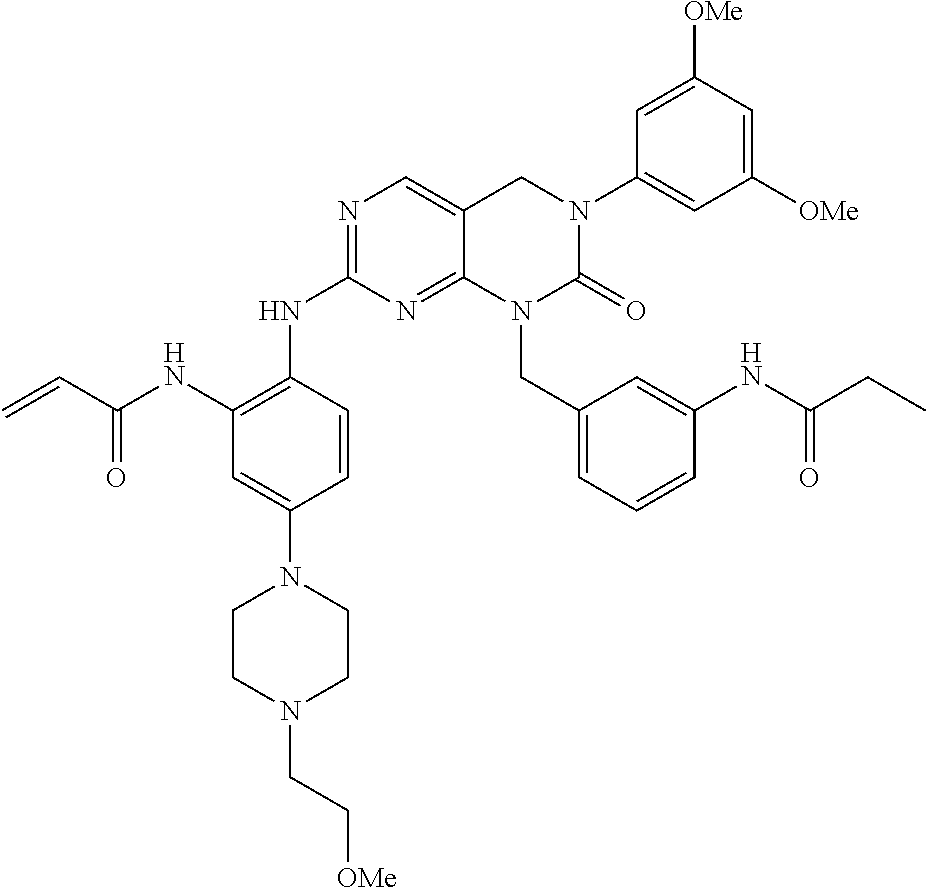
N1=C(NC2=C(NC(C=C)=O)C=C(N3CCN(CC[OMe])CC3)C=C2)N=C2C(=C1)CN(C1=CC([OMe])=CC([OMe])=C1)C(=O)N2CC1=CC=CC(NC(CC)=O)=C1
